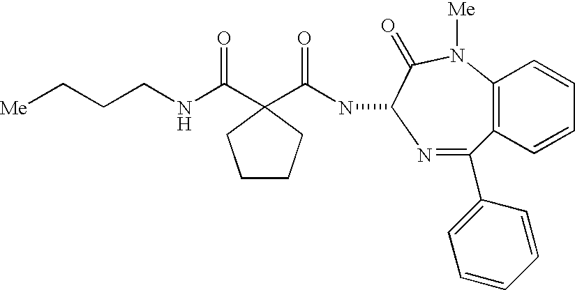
C12=C(C=CC=C1)C(C1=CC=CC=C1)=NC(NC(=O)C1(C(NCCC[Me])=O)CCCC1)C(=O)N2[Me]
